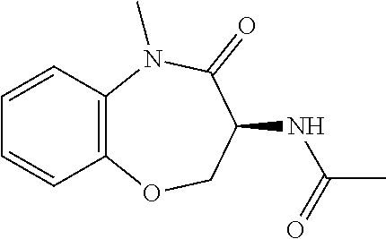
N(C(C)=O)C1COC2=C(C=CC=C2)N(C)C1=O
